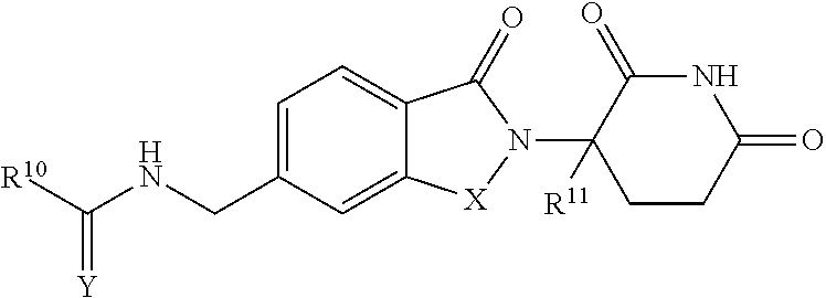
C(NCC1=CC=C2C(=C1)[X]N(C1([R11])C(=O)NC(=O)CC1)C2=O)([R10])=[Y]
